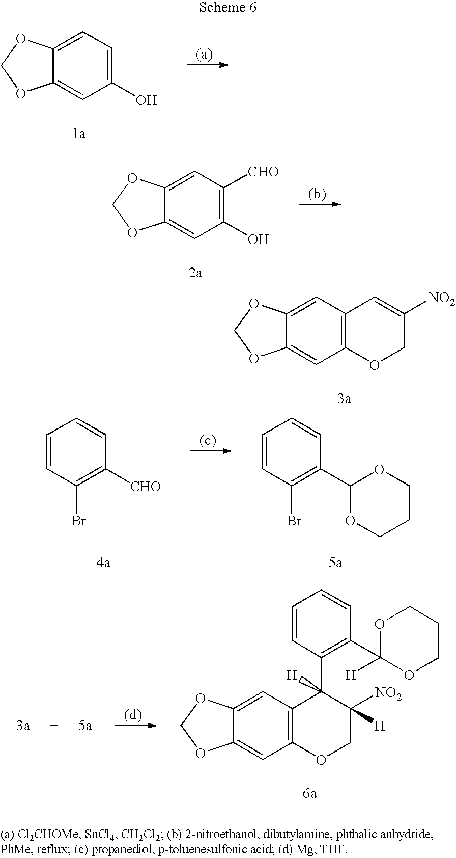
C1(O)=CC=C2C(=C1)OCO2.C1(O)=C([CHO])C=C2C(=C1)OCO2.C12=C(C=C3C(=C1)OCO3)C=C([NO2])CO2.C1=CC=CC([CHO])=C1Br.C1=CC=CC(C2OCCCO2)=C1Br.C12=C(C=C3C(=C1)OCO3)C(C1=C(C3([H])OCCCO3)C=CC=C1)([H])C([NO2])([H])CO2
